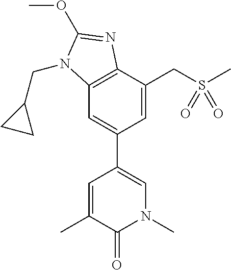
C1=C(CS(C)(=O)=O)C2=C(C=C1C1=CN(C)C(=O)C(C)=C1)N(CC1CC1)C(OC)=N2
